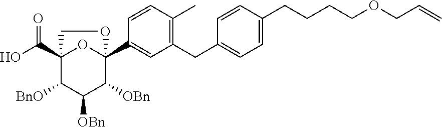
C(=C)COCCCCC1=CC=C(CC2=C(C)C=CC(C34OC(C(O)=O)(C([BnO])C([OBn])C3[OBn])CO4)=C2)C=C1
